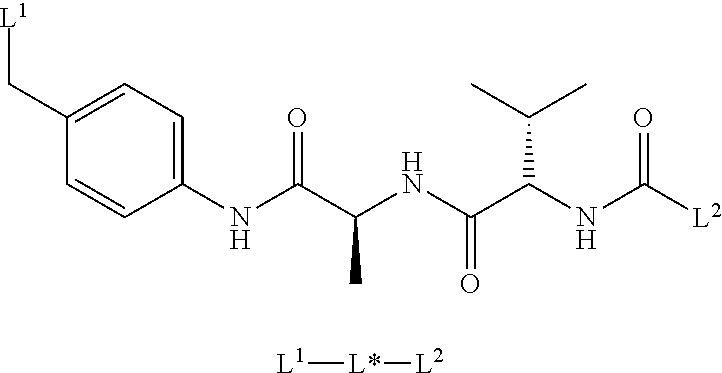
C1(C[L1])=CC=C(NC(C(NC(C(NC([L2])=O)C(C)C)=O)C)=O)C=C1.[L1][L*][L2]
